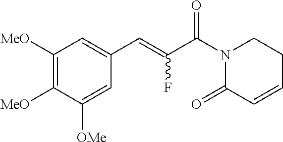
C1([MeO])=C([MeO])C([OMe])=CC(C=C(C(N2C(=O)C=CCC2)=O)F)=C1
